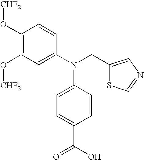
C1(O[CHF2])=C(O[CHF2])C=C(N(CC2=CN=CS2)C2=CC=C(C(O)=O)C=C2)C=C1
